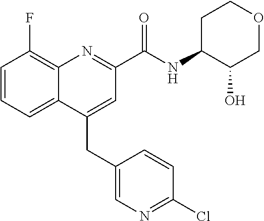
C(C1=CC(C(NC2C(O)COCC2)=O)=NC2=C(F)C=CC=C12)C1=CN=C(Cl)C=C1
